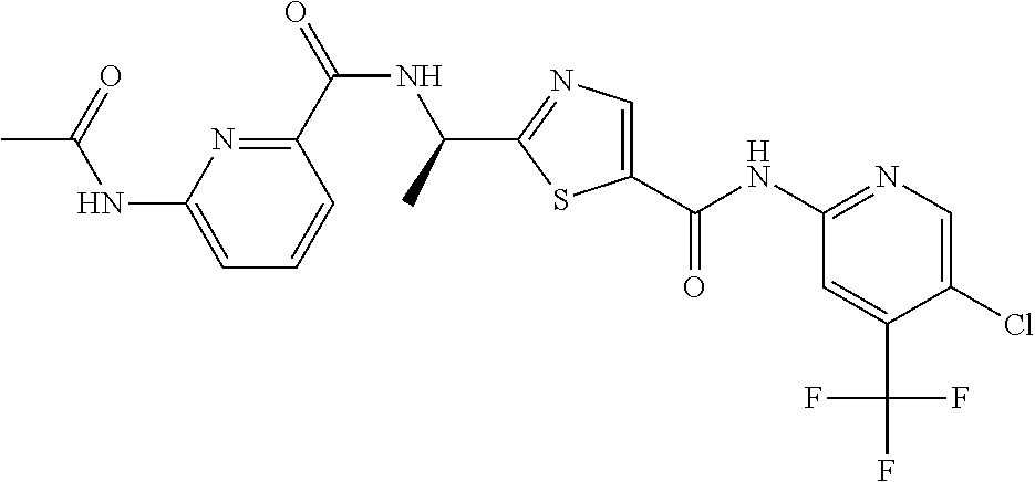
C1(C(=O)NC(C)C2=NC=C(C(NC3=NC=C(Cl)C(C(F)(F)F)=C3)=O)S2)=NC(NC(C)=O)=CC=C1
